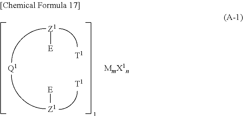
[Z1][E].[E][Z1].[Q1]
